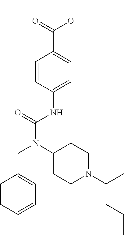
C1=CC(NC(N(C2CCN(C(C)CCC)CC2)CC2=CC=CC=C2)=O)=CC=C1C(=O)OC
